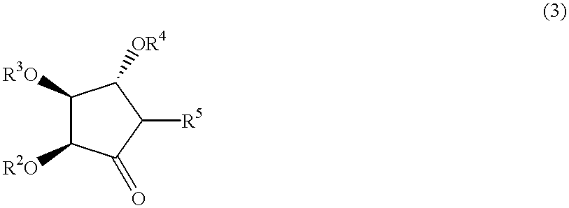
C1([R3O])C([R2O])C(=O)C([R5])C1[OR4]
